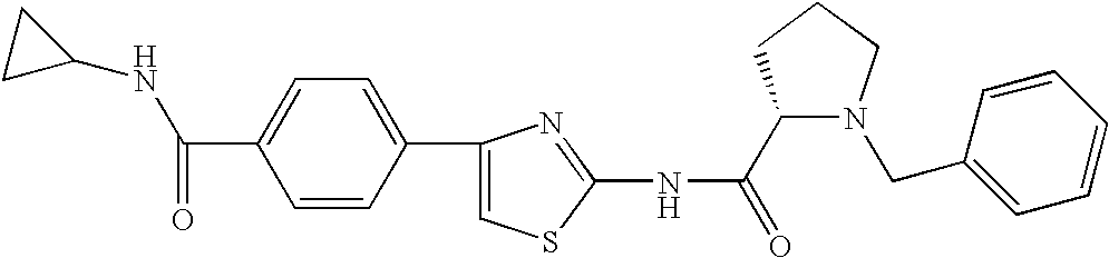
C1(C(=O)NC2=NC(C3=CC=C(C(=O)NC4CC4)C=C3)=CS2)N(CC2=CC=CC=C2)CCC1
